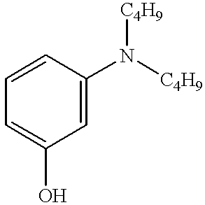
C1=CC(N([C4H9])[C4H9])=CC(O)=C1
